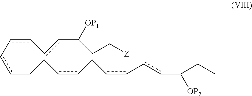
c(CCccCcc-ccC(CC)[OP2])c-cc-ccC(CC[Z])[OP1]
